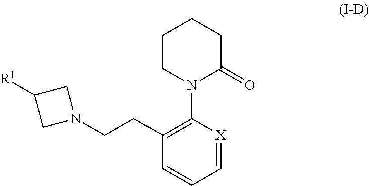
C(N1CC([R1])C1)CC1=C(N2C(=O)CCCC2)[X]=CC=C1
